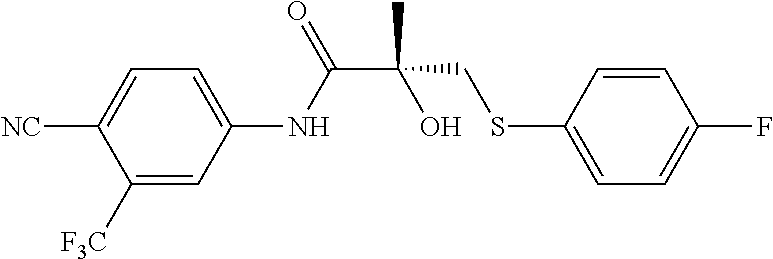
C1([F3C])=CC(NC(C(C)(CSC2=CC=C(F)C=C2)O)=O)=CC=C1[NC]
